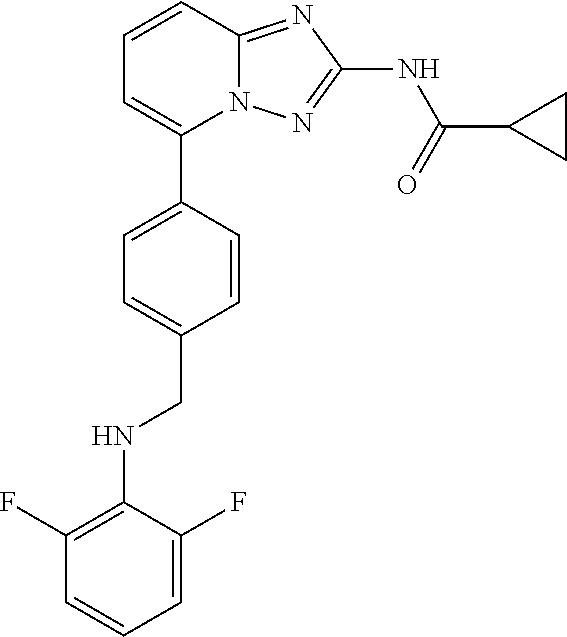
C1=CC2=NC(NC(=O)C3CC3)=NN2C(C2=CC=C(CNC3=C(F)C=CC=C3F)C=C2)=C1
